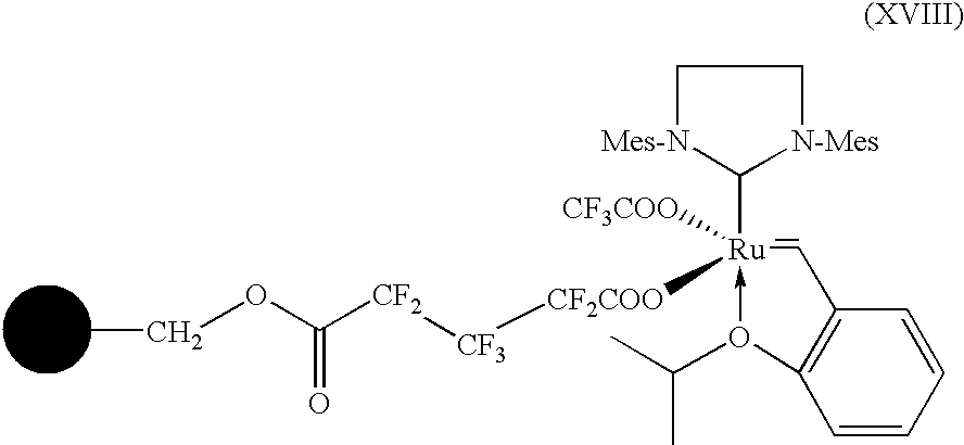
C1=CC=CC2=C1C=[Ru](C1[N-Mes]CC[Mes-N]1)([CF3COO])([CF2COO][CF3][CF2]C(OCC)=O)-O2C(C)C
